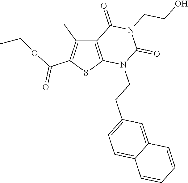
C12=C(SC(C(OCC)=O)=C1C)N(CCC1=CC=C3C(=C1)C=CC=C3)C(=O)N(CCO)C2=O
